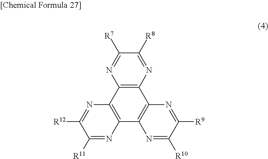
C12=C(N=C([R8])C([R7])=N1)C1=C(C3=C2N=C([R12])C([R11])=N3)N=C([R10])C([R9])=N1
